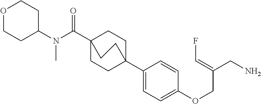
C1C2(C3=CC=C(OCC(CN)=CF)C=C3)CCC(C(=O)N(C3CCOCC3)C)(C1)CC2
